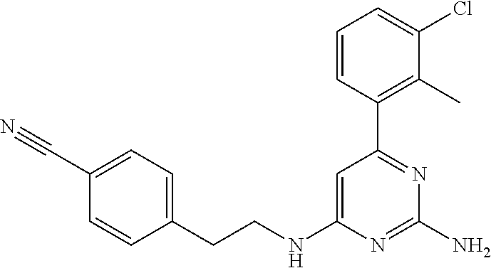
C1(C#N)=CC=C(CCNC2=CC(C3=C(C)C(Cl)=CC=C3)=NC(N)=N2)C=C1
